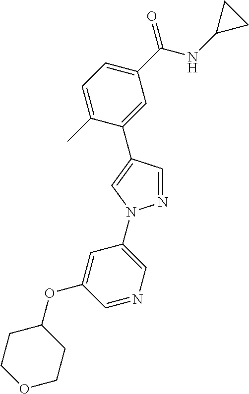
C1(C(NC2CC2)=O)=CC=C(C)C(C2=CN(C3=CN=CC(OC4CCOCC4)=C3)N=C2)=C1
